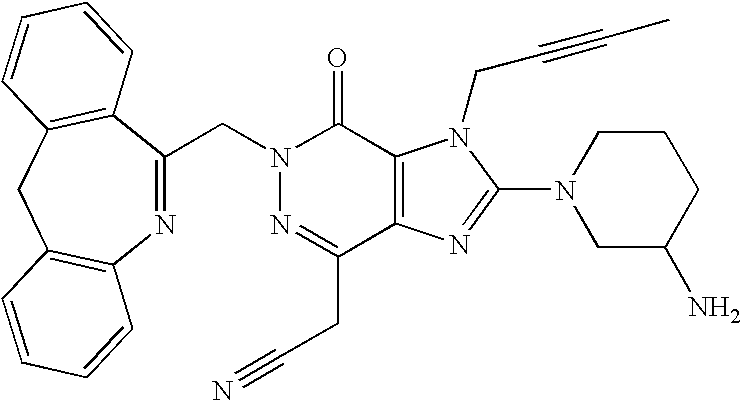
N1=C(CC#N)C2=C(C(=O)N1CC1=NC3=C(CC4=C1C=CC=C4)C=CC=C3)N(CC#CC)C(N1CC(N)CCC1)=N2
